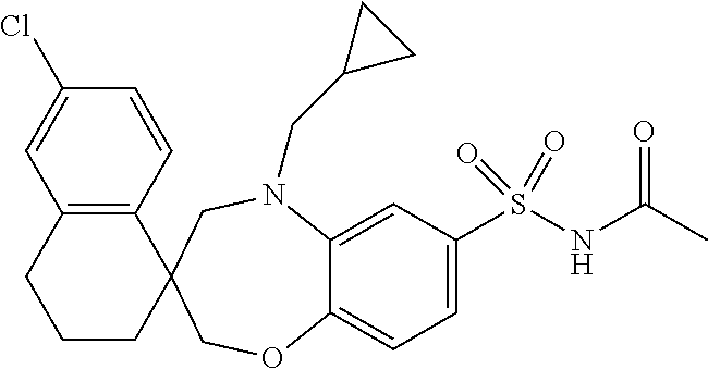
C1=C(Cl)C=CC2=C1CCCC21COC2=CC=C(S(NC(C)=O)(=O)=O)C=C2N(CC2CC2)C1
